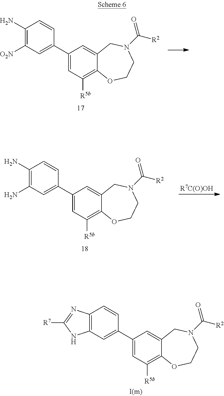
C1(C2=CC([O2N])=C(N)C=C2)=CC([R5b])=C2C(=C1)CN(C([R2])=O)CCO2.C1(C2=CC(N)=C(N)C=C2)=CC([R5b])=C2C(=C1)CN(C([R2])=O)CCO2.[R7C(O)OH].C1(C2=CC3=C(C=C2)N=C([R7])N3)=CC([R5b])=C2C(=C1)CN(C([R2])=O)CCO2
